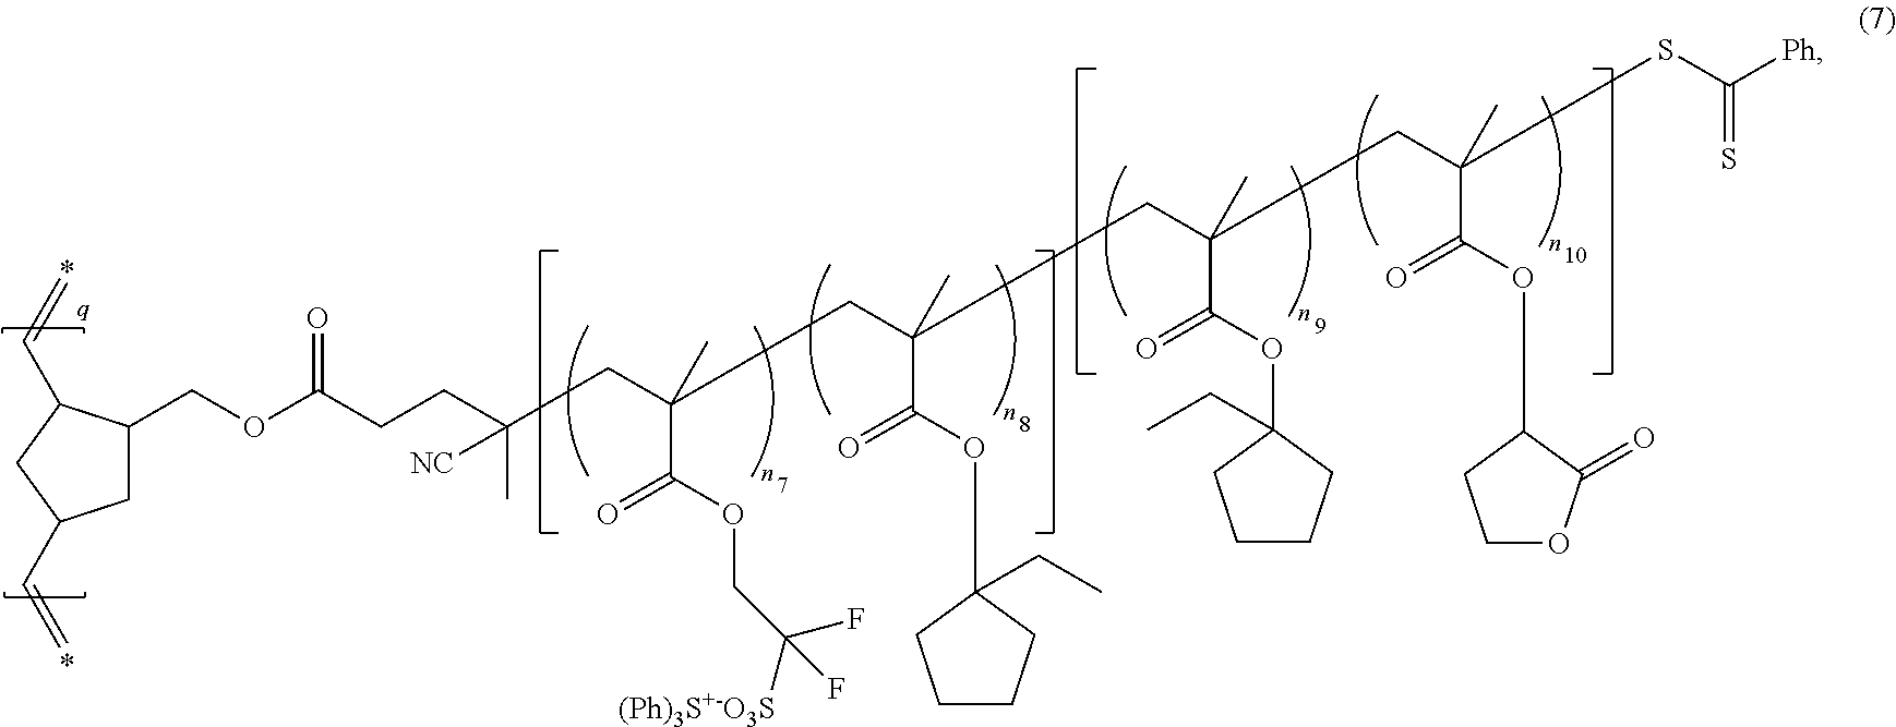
C1C(COC(CCC(C)([NC])CC(CC(CC(CC(SC([Ph])=S)(C)C(OC2CCOC2=O)=O)(C)C(OC2(CC)CCCC2)=O)(C)C(OC2(CC)CCCC2)=O)(C(OCC([(Ph)3S+-O3S])(F)F)=O)C)=O)C(C=C)CC1C=C
